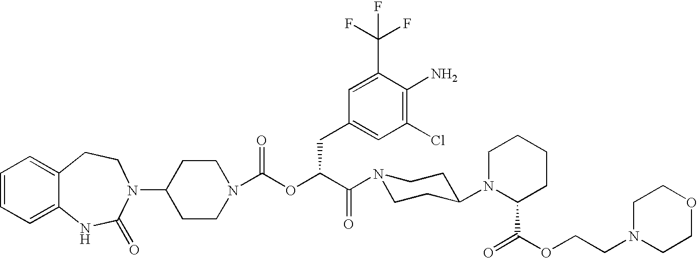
C1=CC=C2C(=C1)CCN(C1CCN(C(OC(C(N3CCC(N4C(C(=O)OCCN5CCOCC5)CCCC4)CC3)=O)CC3=CC(Cl)=C(N)C(C(F)(F)F)=C3)=O)CC1)C(=O)N2
